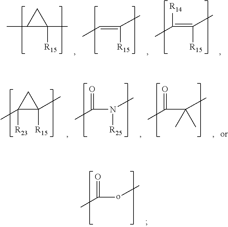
CC1C(C)([R15])C1.C(=C([R15])C)C.C(=C([R15])C)(C)[R14].C1([R23])(C)C([R15])(C)C1.C(N([R25])C)(C)=O.C(C(C)(C)C)(C)=O.C(oC)(C)=O
